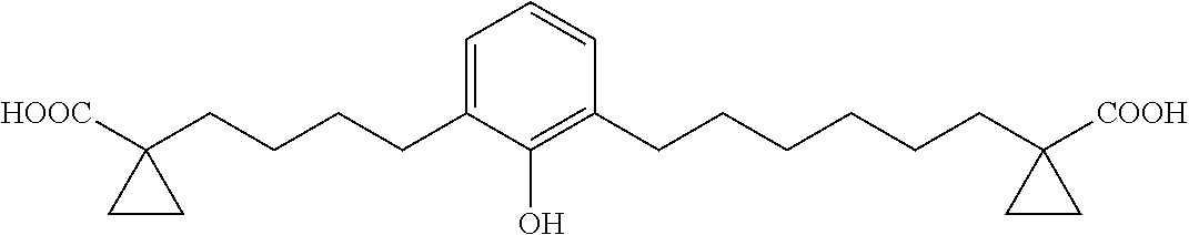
C1=C(CCCCC2([HOOC])CC2)C(O)=C(CCCCCCC2([COOH])CC2)C=C1
